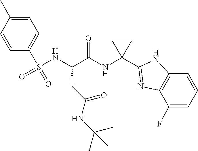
C1=C(C)C=CC(S(=O)(NC(C(NC2(C3=NC4=C(C=CC=C4F)N3)CC2)=O)CC(NC(C)(C)C)=O)=O)=C1
